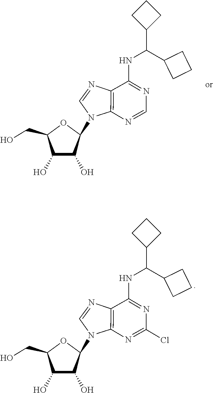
C1=NC2=C(N1C1C(O)C(O)C(CO)O1)N=CN=C2NC(C1CCC1)C1CCC1.C1=NC2=C(N1C1C(O)C(O)C(CO)O1)N=C(Cl)N=C2NC(C1CCC1)C1CCC1
